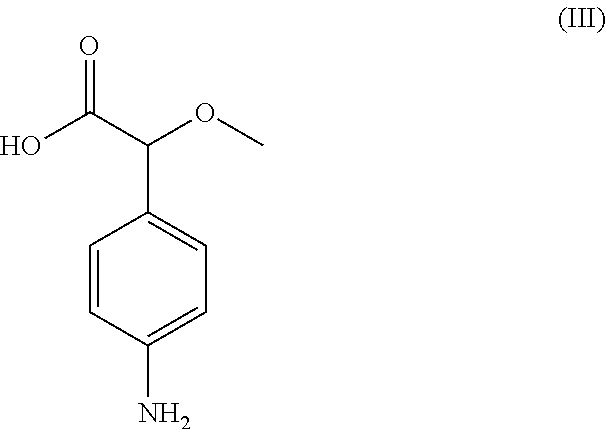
C1=CC(N)=CC=C1C(OC)C(O)=O
